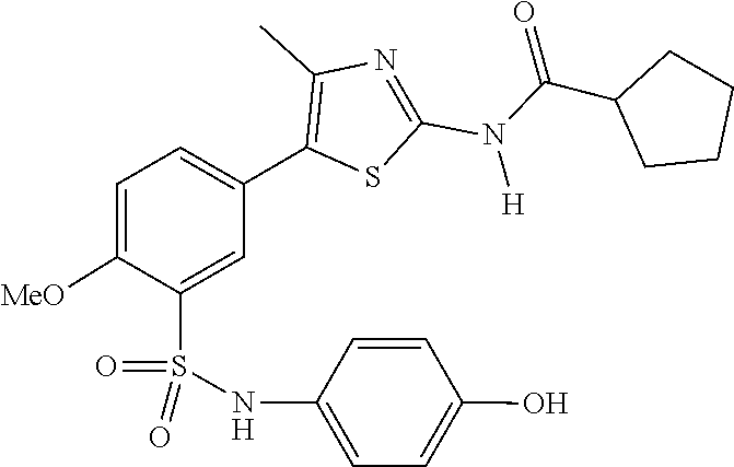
C(C1CCCC1)(N(C1=NC(C)=C(C2=CC=C([MeO])C(S(=O)(NC3=CC=C(O)C=C3)=O)=C2)S1)[H])=O
